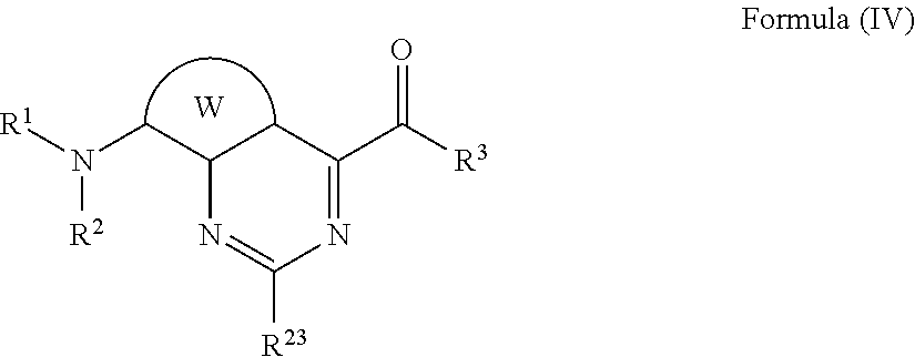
C1(CN([R1])[R2])N=C([R23])N=C(C([R3])=O)C1.[W]
